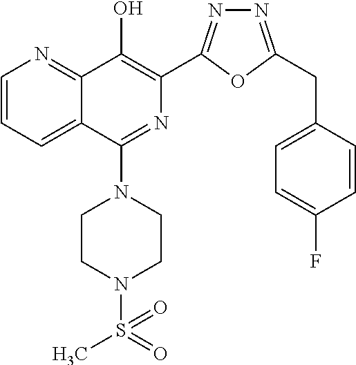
C1=CC=C2C(=N1)C(O)=C(C1=NN=C(CC3=CC=C(F)C=C3)O1)N=C2N1CCN(S(=O)(C)=O)CC1
